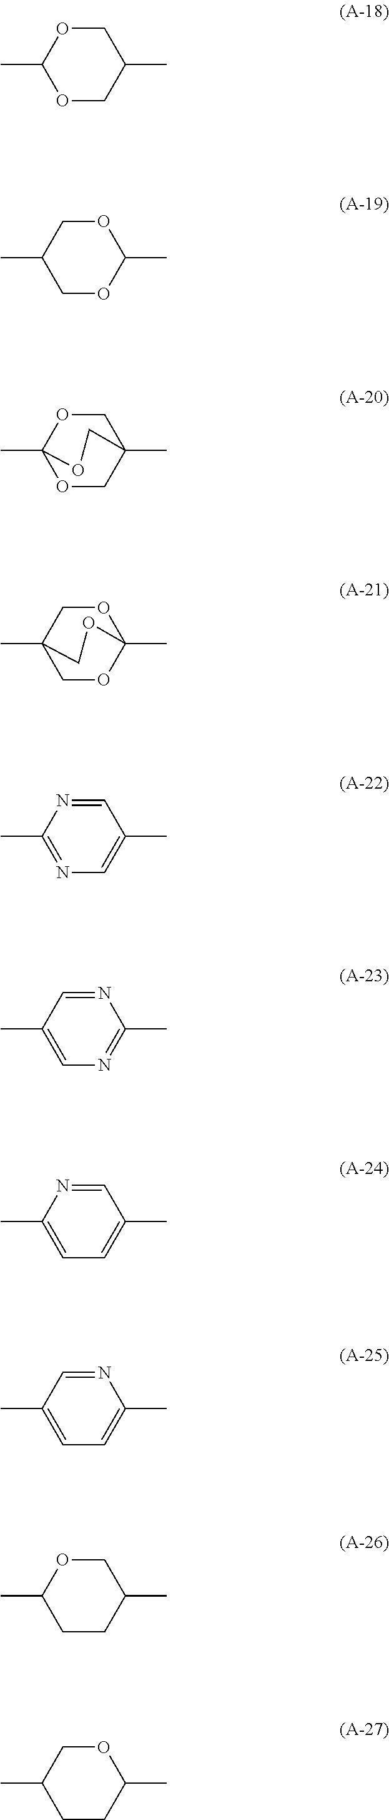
C1OC(C)OCC1C.O1CC(C)COC1C.C1=NC(C)=NC=C1C.N1=CC(C)=CN=C1C.C1=NC(C)=CC=C1C.N1=CC(C)=CC=C1C.C1OC(C)CCC1C.O1CC(C)CCC1C.CC12OCC(C)(CO1)CO2.CC12COC(C)(OC1)OC2
